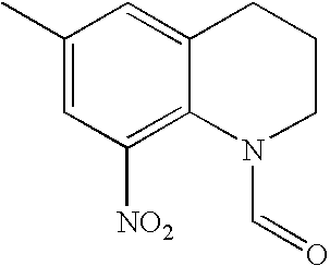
C1(C)=CC([NO2])=C2C(=C1)CCCN2C=O
